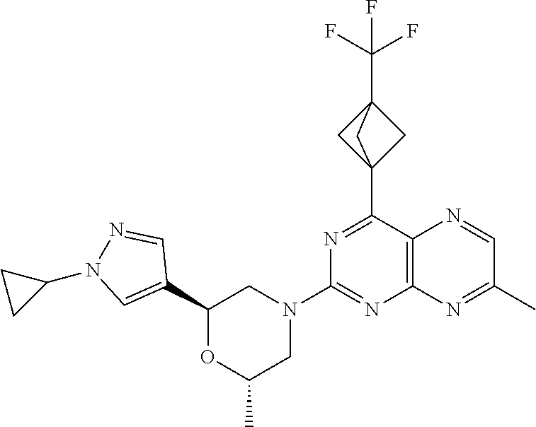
C12(C3=NC(N4CC(C)OC(C5=CN(C6CC6)N=C5)C4)=NC4=C3N=CC(C)=N4)CC(C(F)(F)F)(C1)C2
